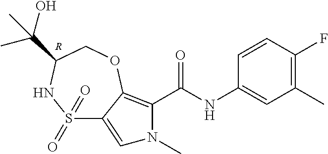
C1(C)=C(F)C=CC(NC(=O)C2=C3C(=CN2C)S(=O)(=O)NC(C(C)(O)C)CO3)=C1.[R]
